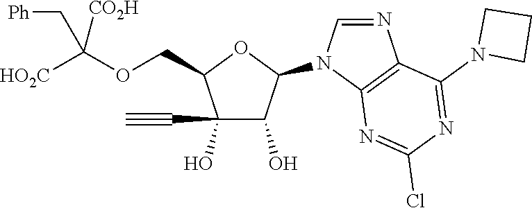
C1(O)(C#C)C(O)C(N2C=NC3=C2N=C(Cl)N=C3N2CCC2)OC1COC([HO2C])([CO2H])C[Ph]
